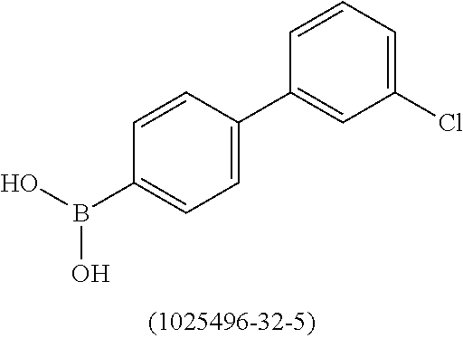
C1=CC(C2=CC(Cl)=CC=C2)=CC=C1B(O)O
